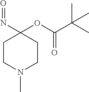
C1CN(C)CCC1(N=O)OC(C(C)(C)C)=O
